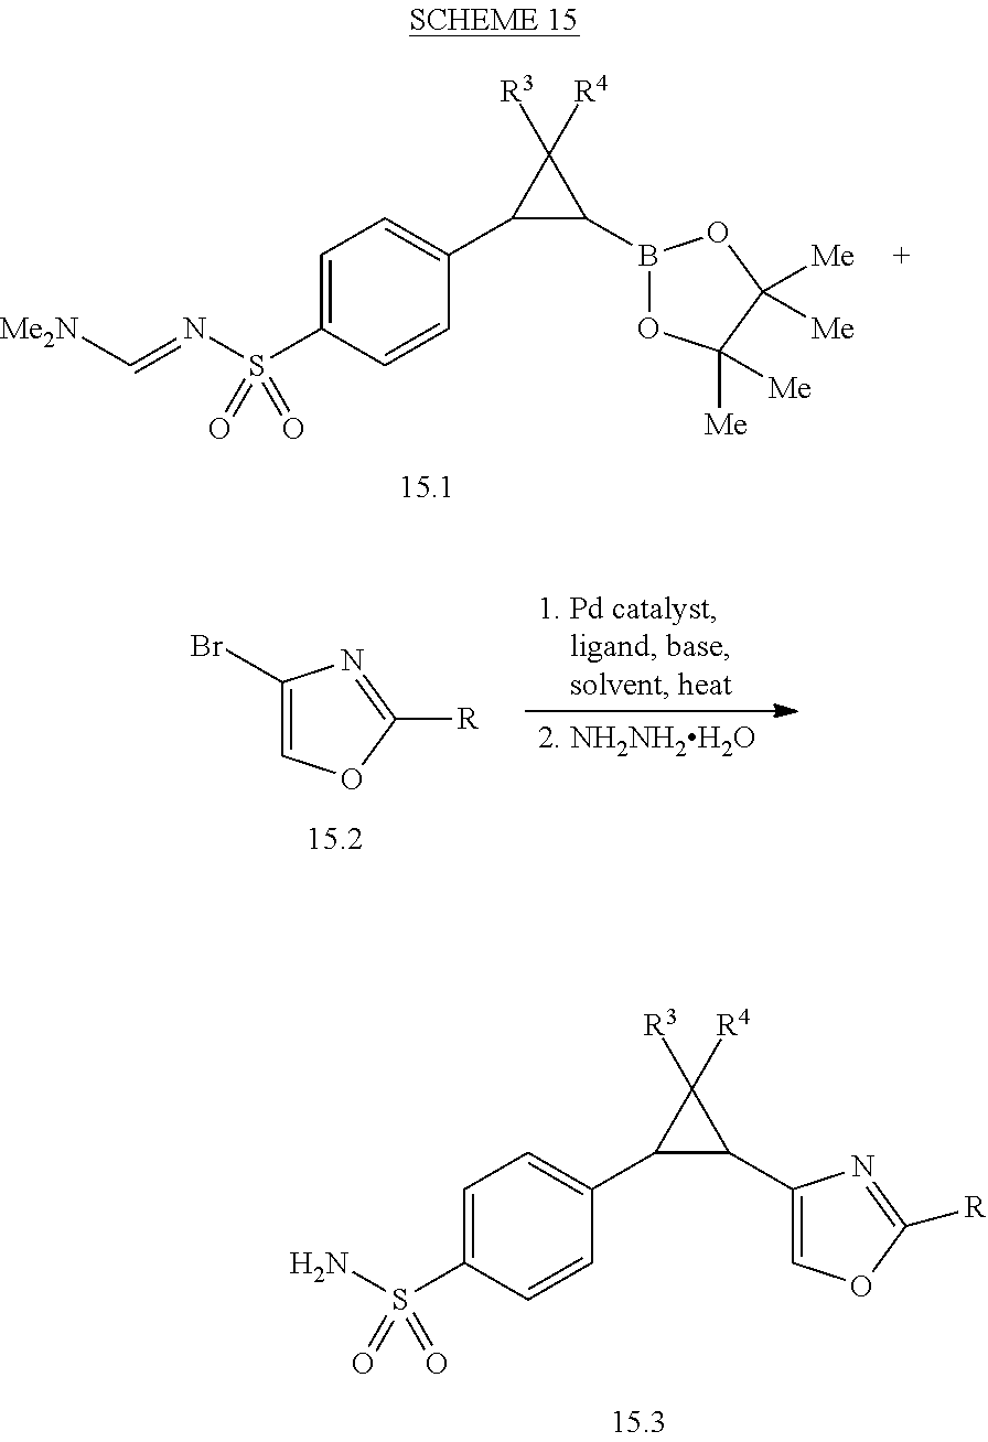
C1=CC(C2C(C3=COC([R])=N3)C2([R3])[R4])=CC=C1S(N)(=O)=O.C1=CC(C2C(B3OC([Me])([Me])C([Me])([Me])O3)C2([R3])[R4])=CC=C1S(N=C[Me2N])(=O)=O.C1(Br)=COC([R])=N1
